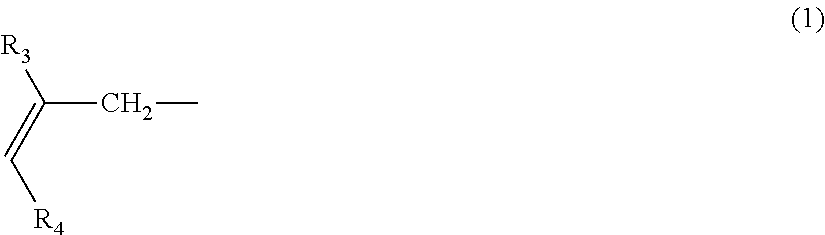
C(CC)(=C[R4])[R3]
